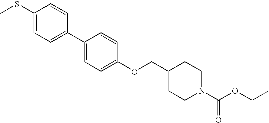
S(C1=CC=C(C2=CC=C(OCC3CCN(C(=O)OC(C)C)CC3)C=C2)C=C1)C
